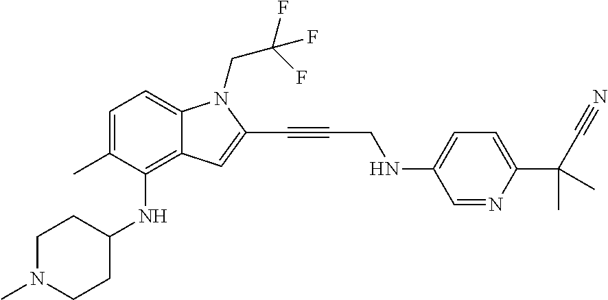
C1=C(C)C(NC2CCN(C)CC2)=C2C(=C1)N(CC(F)(F)F)C(C#CCNC1=CC=C(C(C)(C)C#N)N=C1)=C2
